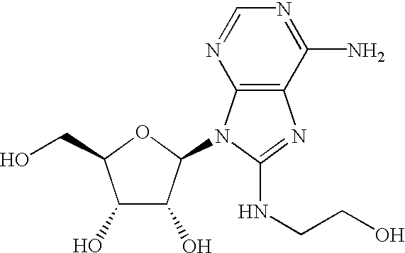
C1(O)C(O)C(N2C3=C(N=C2NCCO)C(N)=NC=N3)OC1CO
